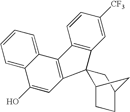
C1=C([CF3])C=CC2=C1C1(C3=C2C2=CC=CC=C2C(O)=C3)C2CCC(C1)C2
